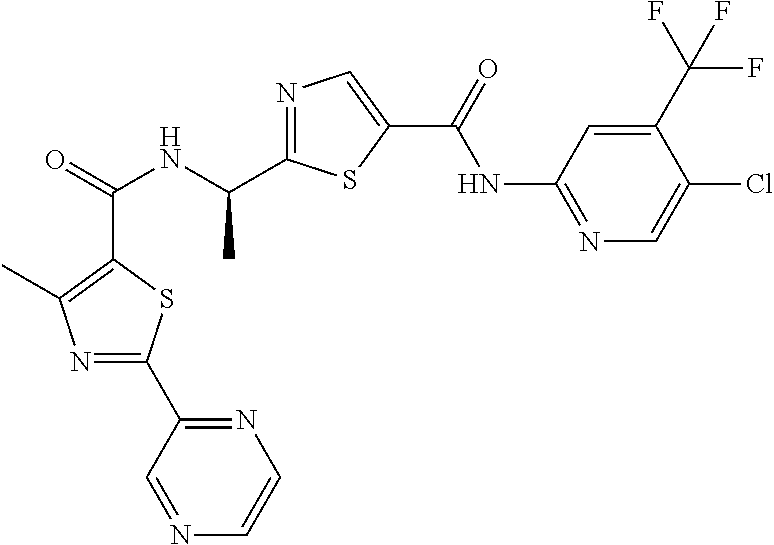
C(=O)(NC(C)C1=NC=C(C(NC2=NC=C(Cl)C(C(F)(F)F)=C2)=O)S1)C1=C(C)N=C(C2=NC=CN=C2)S1
